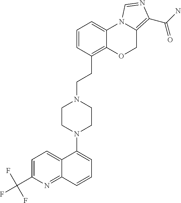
C1=C(C(F)(F)F)N=C2C(=C1)C(N1CCN(CCC3=C4C(=CC=C3)N3C(=C(C(N)=O)N=C3)CO4)CC1)=CC=C2
